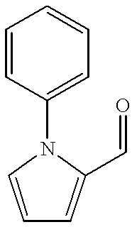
C1=CC(N2C=CC=C2C=O)=CC=C1
